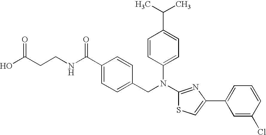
C(CCNC(C1=CC=C(CN(C2=CC=C(C(C)C)C=C2)C2=NC(C3=CC=CC(Cl)=C3)=CS2)C=C1)=O)(O)=O
